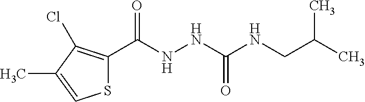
S1C(C(=O)NNC(=O)NCC(C)C)=C(Cl)C(C)=C1
